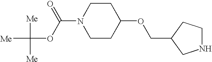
[Me]C([Me])([Me])OC(N1CCC(OCC2CCNC2)CC1)=O
